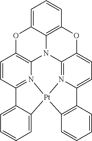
C1=CC2=N3C4=C1OC1=CC=CC5=C1N4C1=N4C(=CC=C1O5)C1=C(C=CC=C1)[Pt]34C1=CC=CC=C21
